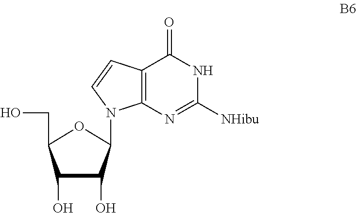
C1(O)C(O)C(N2C3=C(C(=O)NC([NHibu])=N3)C=C2)OC1CO
